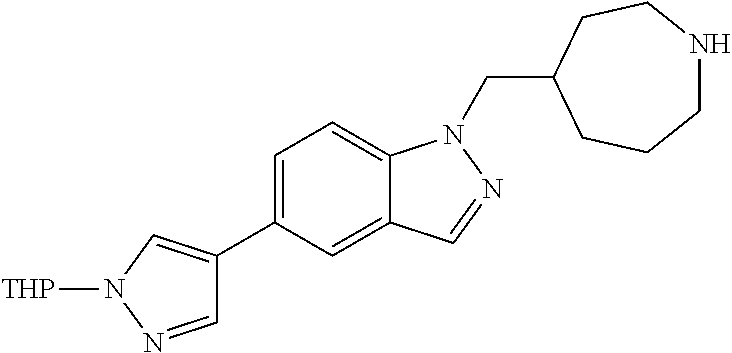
C1=C(C2=CN([THP])N=C2)C=C2C(=C1)N(CC1CCCNCC1)N=C2
